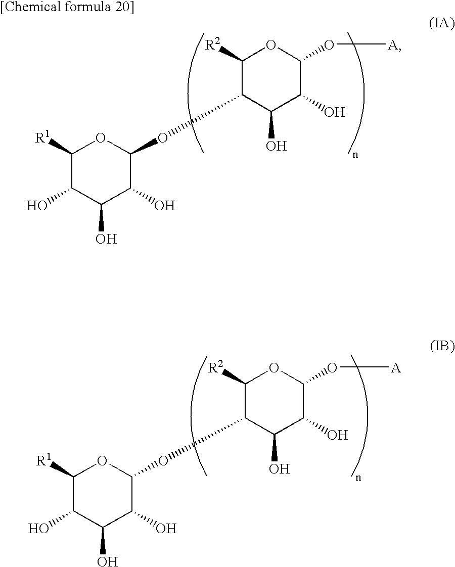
C1([R1])C(O)C(O)C(O)C(OC2C(O)C(O)C(O[A])OC2[R2])O1.C1([R1])C(O)C(O)C(O)C(OC2C(O)C(O)C(O[A])OC2[R2])O1
